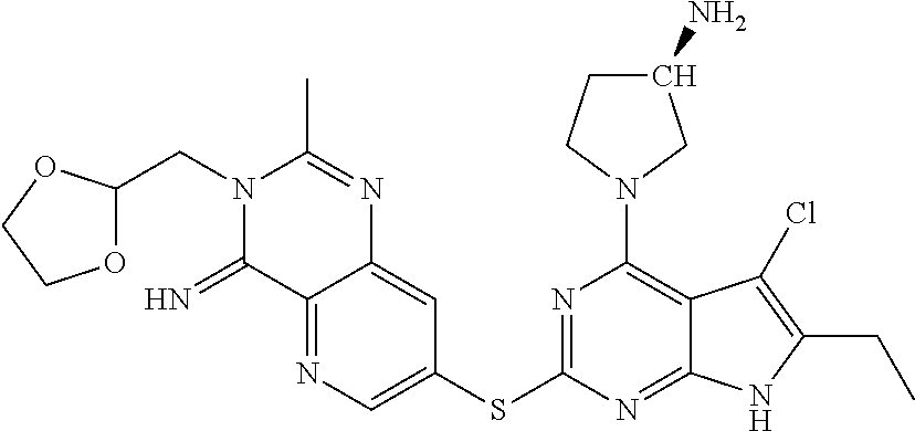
N=C1C2=NC=C(SC3=NC(N4CC(N)CC4)=C4C(=N3)NC(CC)=C4Cl)C=C2N=C(C)N1CC1OCCO1
